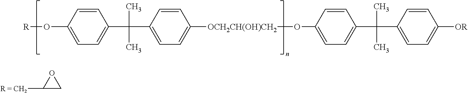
[R]OC1=CC=C(C(C2=CC=C([OCH2CH(OH)CH2]OC3=CC=C(C(C4=CC=C([OR])C=C4)(C)C)C=C3)C=C2)(C)C)C=C1.C1([R = CH2])CO1
